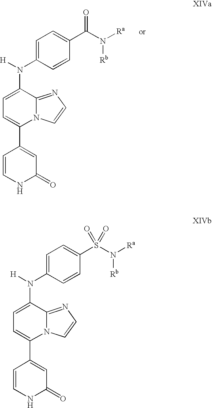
C1=CNC(=O)C=C1C1=CC=C(N(C2=CC=C(C(N([Rb])[Ra])=O)C=C2)[H])C2=NC=CN12.C1=CNC(=O)C=C1C1=CC=C(N(C2=CC=C(S(N([Rb])[Ra])(=O)=O)C=C2)[H])C2=NC=CN12
